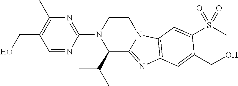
C1=NC(N2C(C(C)C)C3=NC4=C(N3CC2)C=C(S(C)(=O)=O)C(CO)=C4)=NC(C)=C1CO
